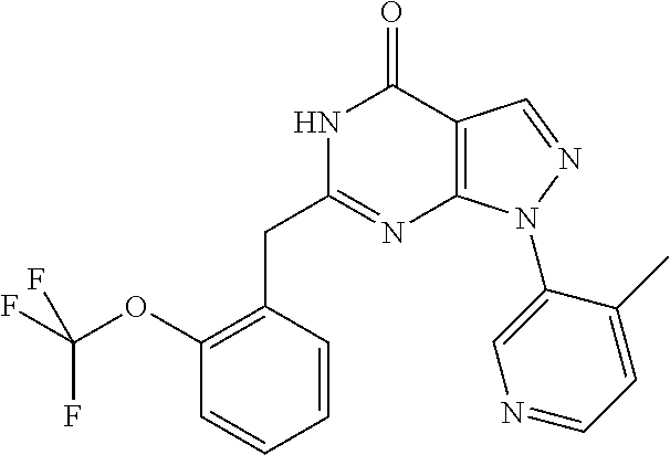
N1C(CC2=C(OC(F)(F)F)C=CC=C2)=NC2=C(C1=O)C=NN2C1=CN=CC=C1C
